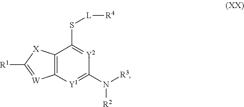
C12=C([Y1]=C(N([R3])[R2])[Y2]=C1S[L][R4])[W]=C([R1])[X]2
